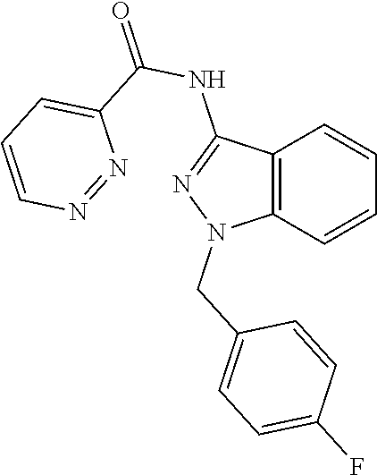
C12=C(C=CC=C1)N(CC1=CC=C(F)C=C1)N=C2NC(=O)C1=CC=CN=N1
